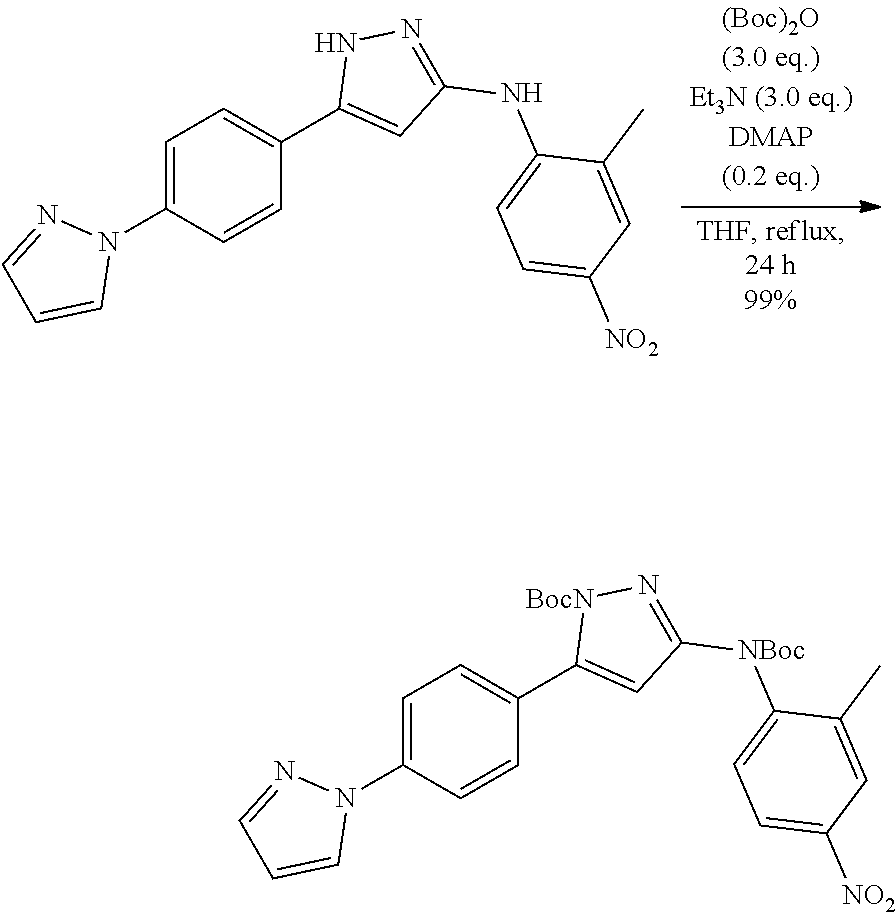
C1=C(N2N=CC=C2)C=CC(C2=CC(NC3=CC=C([NO2])C=C3C)=NN2)=C1.C1=C(N2N=CC=C2)C=CC(C2=CC([NBoc]C3=CC=C([NO2])C=C3C)=N[BocN]2)=C1
